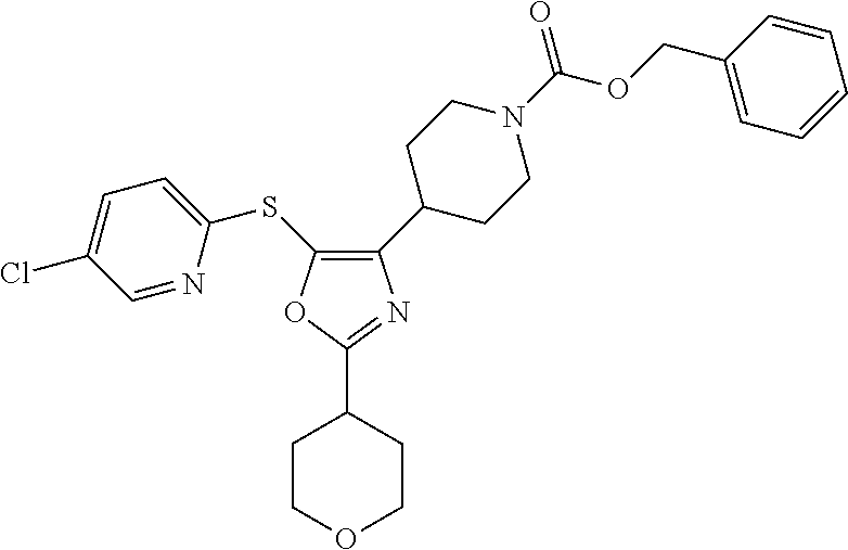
C1(C2CCN(C(=O)OCC3=CC=CC=C3)CC2)=C(SC2=CC=C(Cl)C=N2)OC(C2CCOCC2)=N1
